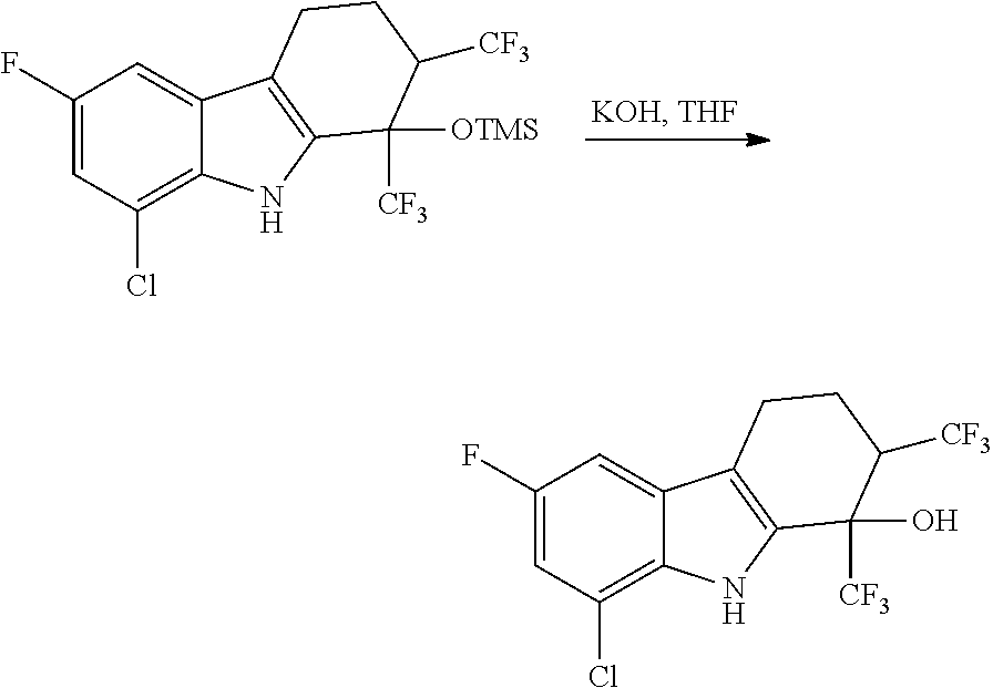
C1(F)=CC(Cl)=C2C(=C1)C1=C(N2)C([CF3])([OTMS])C([CF3])CC1.C1(F)=CC(Cl)=C2C(=C1)C1=C(N2)C([CF3])(O)C([CF3])CC1
